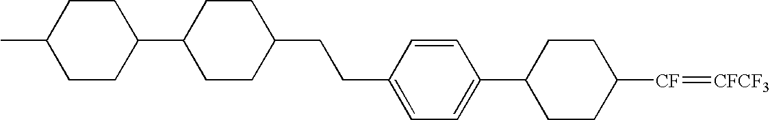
C1CC([CF]=[CFCF3])CCC1C1=CC=C(CCC2CCC(C3CCC(C)CC3)CC2)C=C1
